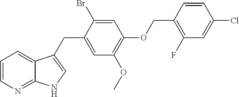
C1=CN=C2C(=C1)C(CC1=CC(OC)=C(OCC3=C(F)C=C(Cl)C=C3)C=C1Br)=CN2
